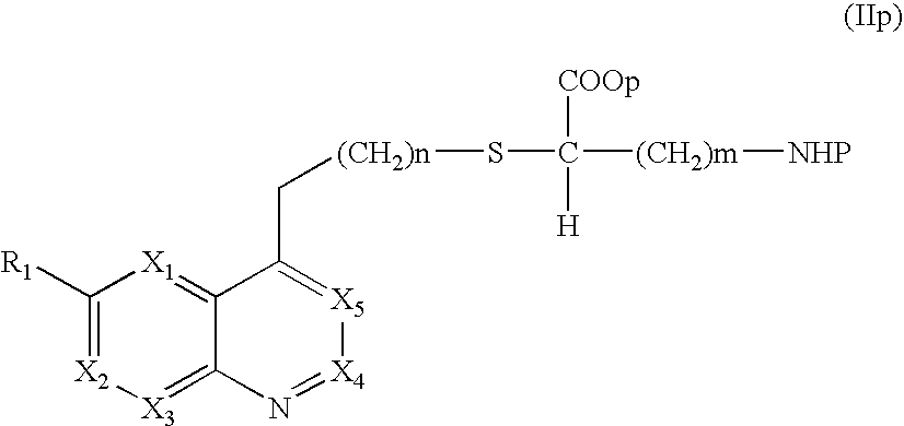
C1([R1])=[X2][X3]=C2C(=[X1]1)C(C[(CH2)n]SC([(CH2)m][NHP])([COOp])[H])=[X5][X4]=N2
